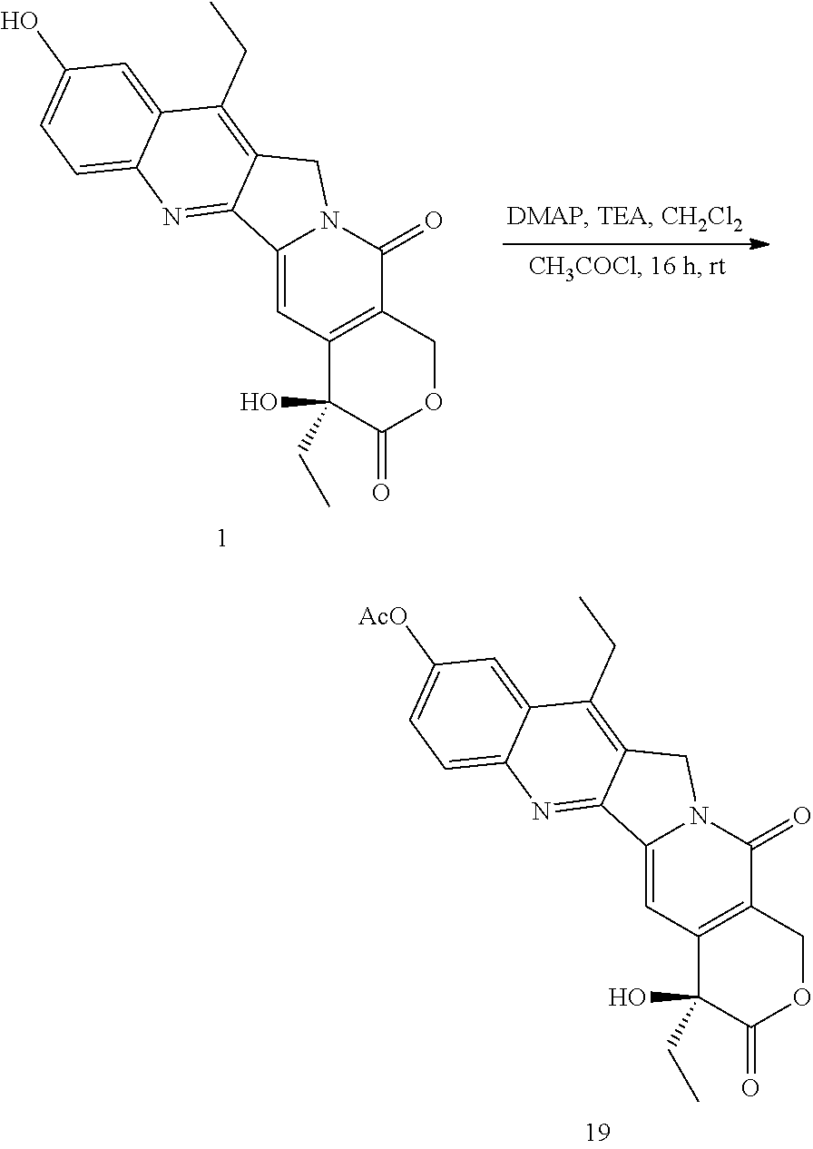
C1(CC)=C2CN3C(=CC4=C(COC(=O)C4(CC)O)C3=O)C2=NC2=CC=C(O)C=C12.C1(CC)=C2CN3C(=CC4=C(COC(=O)C4(CC)O)C3=O)C2=NC2=CC=C([AcO])C=C12
